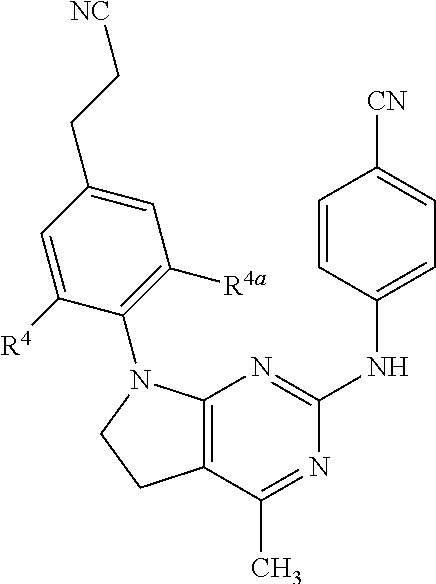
C12=C(C(C)=NC(NC3=CC=C([CN])C=C3)=N1)CCN2C1=C([R4a])C=C(CC[NC])C=C1[R4]
